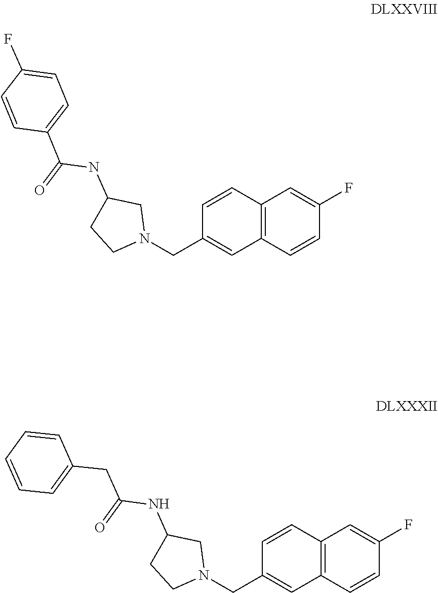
C12=C(C=CC(F)=C1)C=C(CN1CC(NC(C3=CC=C(F)C=C3)=O)CC1)C=C2.C12=C(C=CC(F)=C1)C=C(CN1CC(NC(CC3=CC=CC=C3)=O)CC1)C=C2
